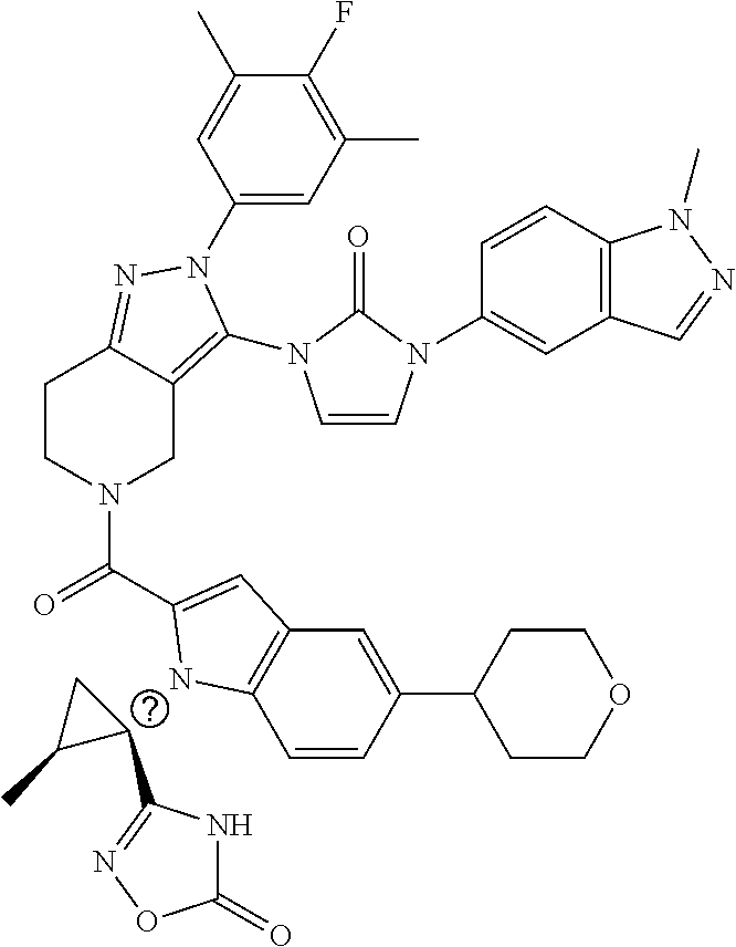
C1(C2=NOC(=O)N2)CC1C.C1(N2C(N3C=CN(C4=CC5=C(C=C4)N(C)N=C5)C3=O)=C3CN(C(=O)C4=CC5=C(C=CC(C6CCOCC6)=C5)N4)CCC3=N2)=CC(C)=C(F)C(C)=C1
